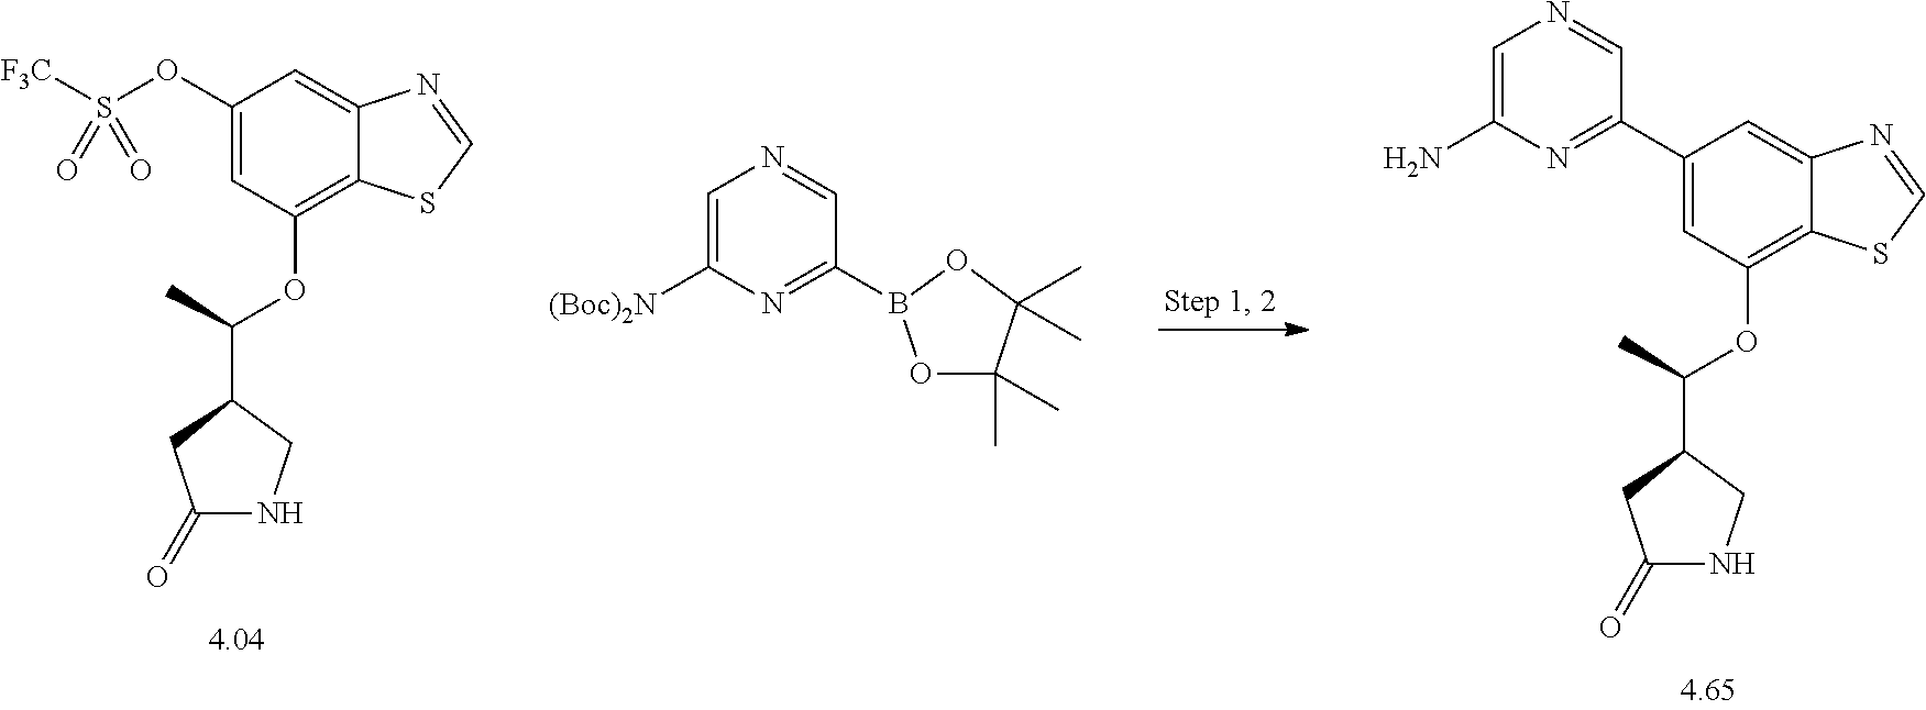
C1(C2=NC(N)=CN=C2)=CC(OC(C)C2CNC(=O)C2)=C2C(=C1)N=CS2.C1(OS([F3C])(=O)=O)=CC(OC(C)C2CNC(=O)C2)=C2C(=C1)N=CS2.C1=C([(Boc)2N])N=C(B2OC(C)(C)C(C)(C)O2)C=N1
